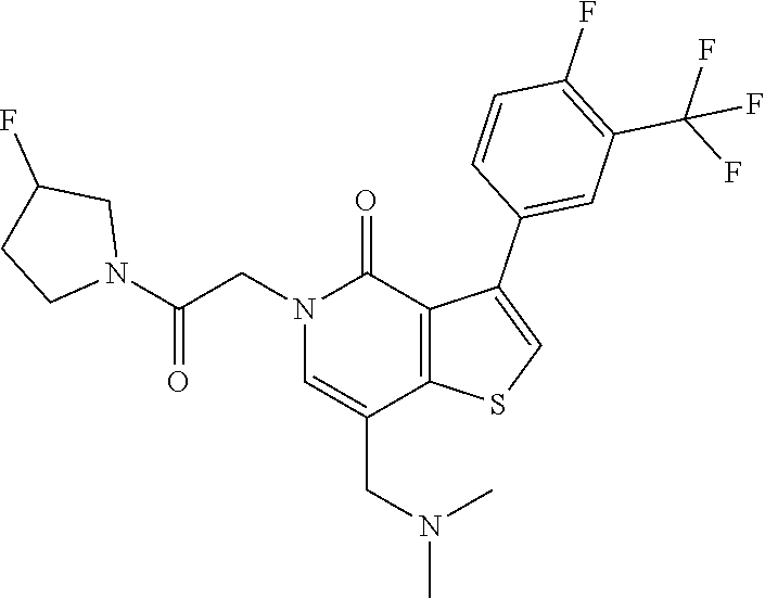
N(C)(C)CC1=CN(CC(N2CCC(F)C2)=O)C(=O)C2=C1SC=C2C1=CC(C(F)(F)F)=C(F)C=C1
